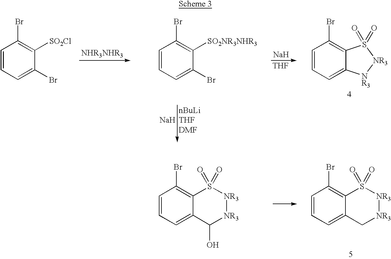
C1=CC=C(Br)C([SO2Cl])=C1Br.[NHR3NHR3].C1=CC=C(Br)C([SO2NR3NHR3])=C1Br.[Na].C1=CC=C2C(=C1Br)S(=O)(=O)[NR3][NR3]2.[THF].[Na].C1=CC=C2C(=C1Br)S(=O)(=O)[NR3][NR3]C2O.C1=CC=C2C(=C1Br)S(=O)(=O)[NR3][NR3]C2
